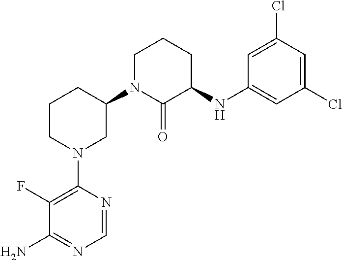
C1(F)=C(N2CC(N3C(=O)C(NC4=CC(Cl)=CC(Cl)=C4)CCC3)CCC2)N=CN=C1N
